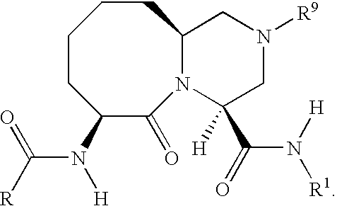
C1CC(N(C(=O)[R])[H])C(=O)N2C(CC1)CN([R9])CC2(C(N([H])[R1])=O)[H]
